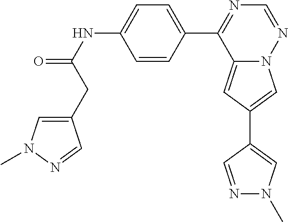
C12=CC(C3=CN(C)N=C3)=CN1N=CN=C2C1=CC=C(NC(=O)CC2=CN(C)N=C2)C=C1
